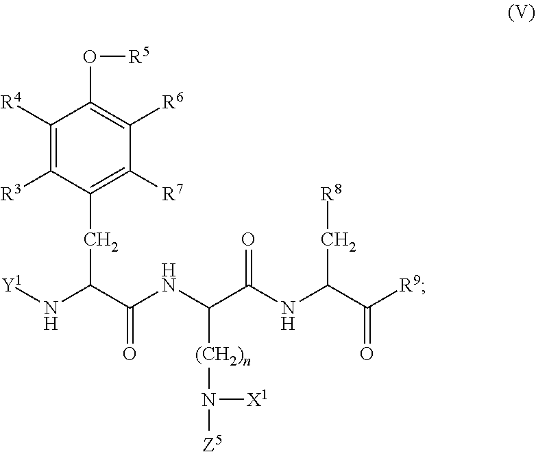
C1([R4])=C([R3])C(CC(N[Y1])C(NC(C(NC(C([R9])=O)C[R8])=O)[(CH2)n]N([Z5])[X1])=O)=C([R7])C([R6])=C1O[R5]
